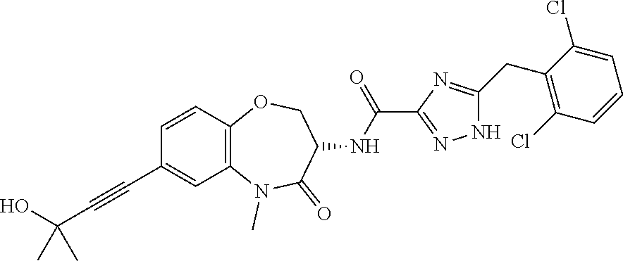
C12=C(C=CC(C#CC(O)(C)C)=C1)OCC(NC(=O)C1=NNC(CC3=C(Cl)C=CC=C3Cl)=N1)C(=O)N2C
